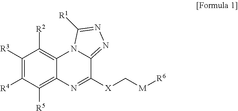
[X](C[M][R6])C1=NC2=C([R5])C([R4])=C([R3])C([R2])=C2N2C1=NN=C2[R1]
